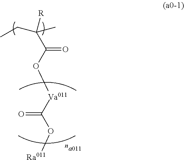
C(C(O[Va011]C(O[Ra011])=O)=O)(C)(CC)[R]
